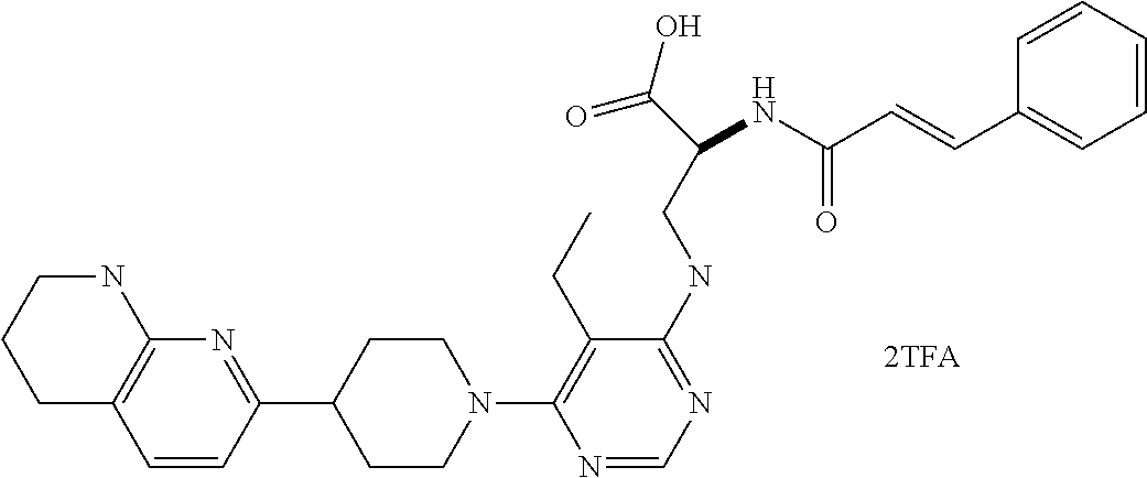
N1(C2=C(CC)C(NCC(C(=O)O)NC(=O)C=CC3=CC=CC=C3)=NC=N2)CCC(C2=NC3=C(C=C2)CCCN3)CC1
